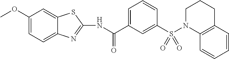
C1(OC)=CC=C2C(=C1)SC(NC(C1=CC=CC(S(N3C4=C(CCC3)C=CC=C4)(=O)=O)=C1)=O)=N2
